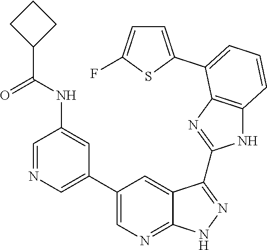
C1=NC=C(C2=CN=C3C(=C2)C(C2=NC4=C(N2)C=CC=C4C2=CC=C(F)S2)=NN3)C=C1NC(C1CCC1)=O
